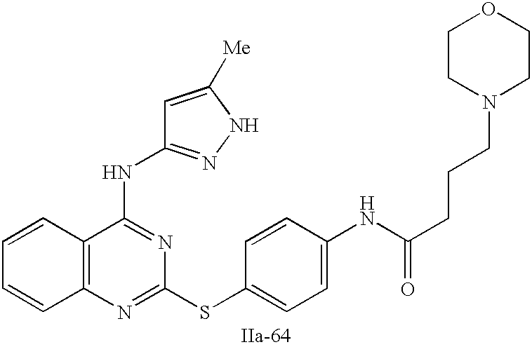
C12=C(N=C(SC3=CC=C(NC(CCCN4CCOCC4)=O)C=C3)N=C1NC1=NNC([Me])=C1)C=CC=C2
